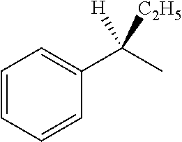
C1=CC=CC(C(C)([H])[C2H5])=C1
